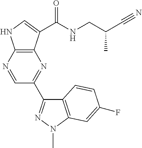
C1=NC2=C(N=C1C1=NN(C)C3=C1C=CC(F)=C3)C(C(NCC(C#N)C)=O)=CN2
